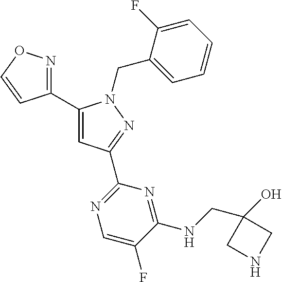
C1(C2=NOC=C2)=CC(C2=NC=C(F)C(NCC3(O)CNC3)=N2)=NN1CC1=CC=CC=C1F
